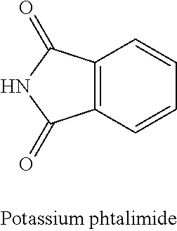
C12=C(C=CC=C1)C(=O)NC2=O
